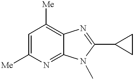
C1=C([Me])N=C2C(=C1[Me])N=C(C1CC1)N2C
